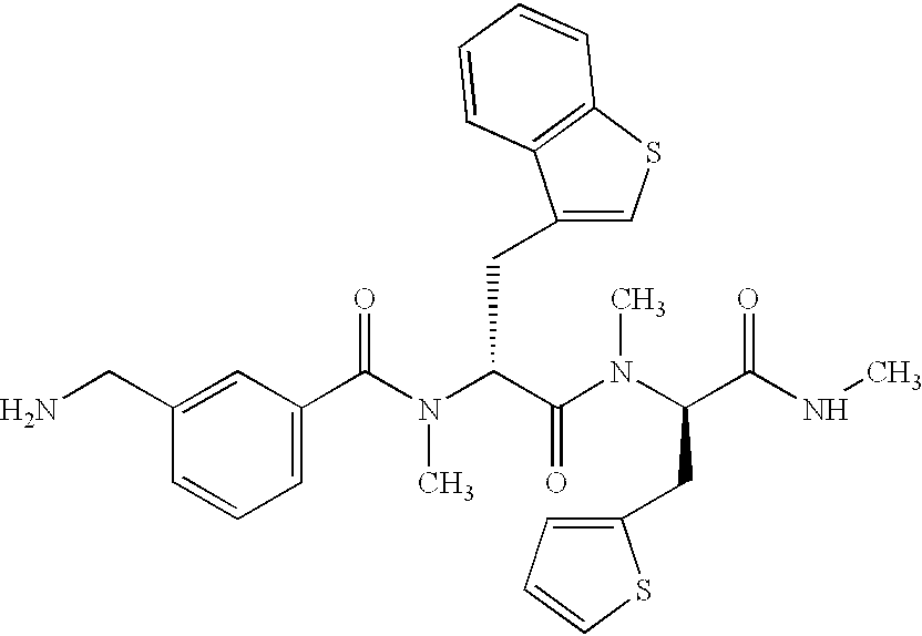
C1(C(N(C(C(N(C)C(CC2=CC=CS2)C(NC)=O)=O)CC2=CSC3=C2C=CC=C3)C)=O)=CC=CC(CN)=C1
